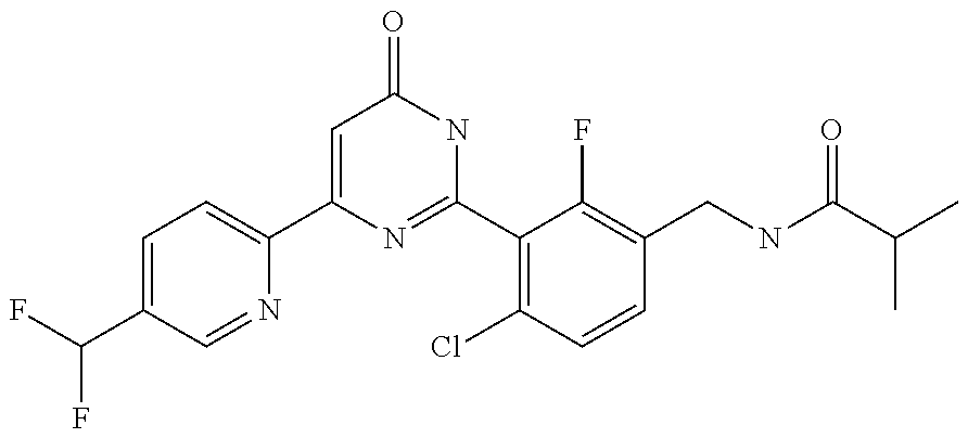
C1(C2=CC=C(C(F)F)C=N2)=CC(=O)NC(C2=C(Cl)C=CC(CNC(C(C)C)=O)=C2F)=N1
